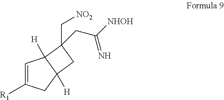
C1=C([R1])CC2([H])C1([H])C(C[NO2])(CC([NHOH])=N)C2
